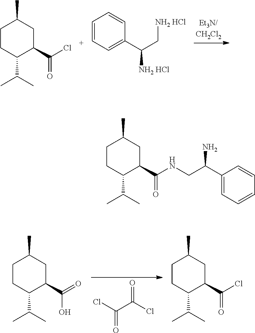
C1CC(C(C)C)C(C(Cl)=O)CC1C.C1=CC=C(C(C[NH2 HCl])[NH2 HCl])C=C1.ClC(C(Cl)=O)=O.C1CC(C(C)C)C(C(=O)O)CC1C.C1CC(C(C)C)C(C(Cl)=O)CC1C.C1CC(C(C)C)C(C(NCC(C2=CC=CC=C2)N)=O)CC1C
